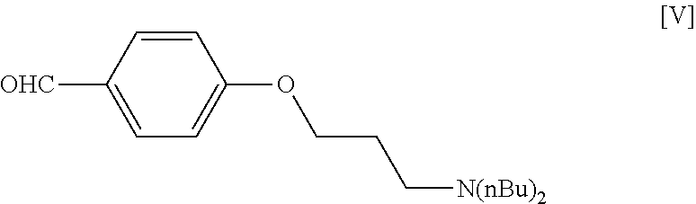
[OHC]C1=CC=C(OCCC[N(nBu)2])C=C1
